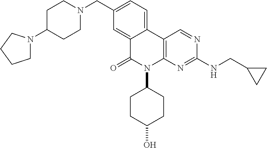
C1C(N2CCCC2)CCN(CC2=CC=C3C(=C2)C(=O)N(C2CCC(O)CC2)C2=C3C=NC(NCC3CC3)=N2)C1
